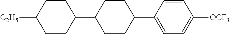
C1([C2H5])CCC(C2CCC(C3=CC=C([OCF3])C=C3)CC2)CC1
